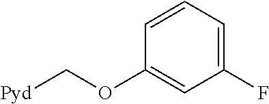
C1(F)=CC=CC(OC[Pyd])=C1
